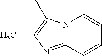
N12C(=NC(C)=C1C)C=CC=C2
